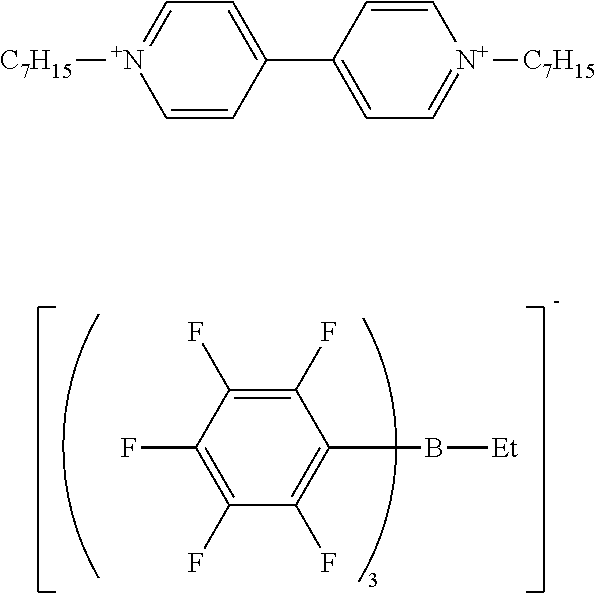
C1(F)=C(F)C(F)=C(B[Et])C(F)=C1F.C1(C2=CC=[N+]([C7H15])C=C2)=CC=[N+]([C7H15])C=C1
